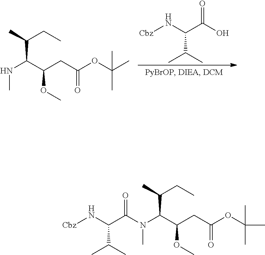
[Cbz]NC(C(O)=O)C(C)C.N(C(C(CC(OC(C)(C)C)=O)OC)C(C)CC)C.C(C(CC(OC(C)(C)C)=O)OC)(C(C)CC)N(C(C(N[Cbz])C(C)C)=O)C
